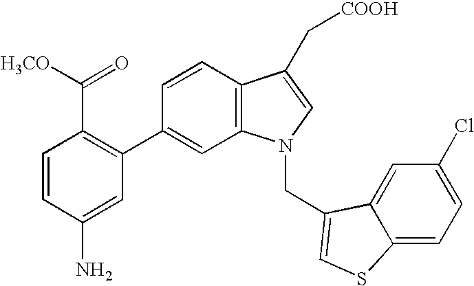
C1=CC2=C(C=C1C1=C(C(=O)[H3CO])C=CC(N)=C1)N(CC1=CSC3=CC=C(Cl)C=C31)C=C2C[COOH]
